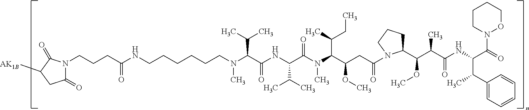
N(C(C(NC(C(C)C)C(N(C)C(C(C)CC)C(CC(=O)N1C(C(C(C(=O)NC(C(N2OCCCC2)=O)C(C2=CC=CC=C2)C)C)OC)CCC1)OC)=O)=O)C(C)C)(CCCCCCNC(CCCN1C(=O)CC([AK1B])C1=O)=O)C
